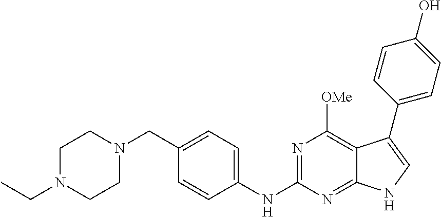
C1N(CC)CCN(CC2=CC=C(NC3=NC([OMe])=C4C(=N3)NC=C4C3=CC=C(O)C=C3)C=C2)C1
